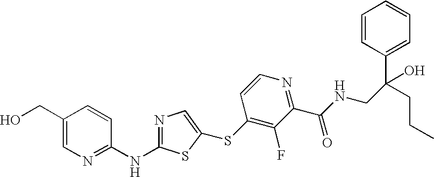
C1(CO)=CN=C(NC2=NC=C(SC3=C(F)C(C(NCC(C4=CC=CC=C4)(CCC)O)=O)=NC=C3)S2)C=C1
